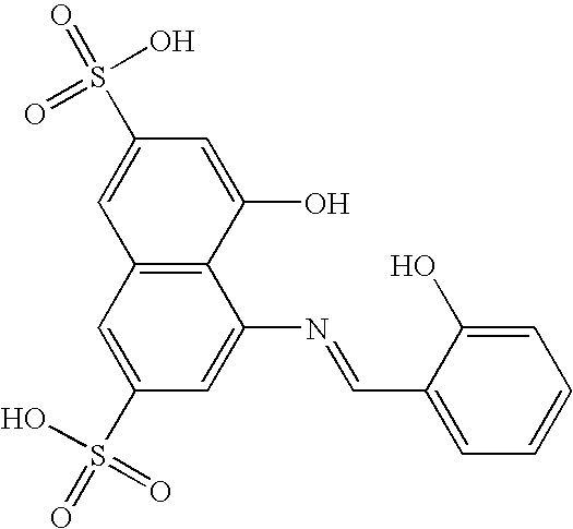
C1=C(S(O)(=O)=O)C=C(O)C2=C1C=C(S(O)(=O)=O)C=C2N=CC1=CC=CC=C1O
